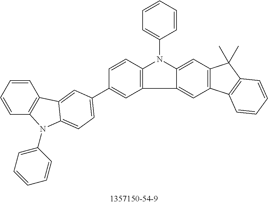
C12=CC3=C(C=C1C1=C(N2C2=CC=CC=C2)C=CC(C2=CC=C4N(C5=CC=CC=C5)C5=C(C=CC=C5)C4=C2)=C1)C1=C(C3(C)C)C=CC=C1
